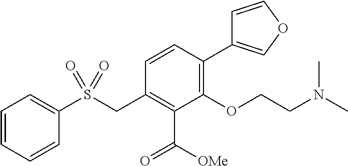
C1=CC=CC(S(CC2=C(C(=O)[OMe])C(OCCN(C)C)=C(C3=COC=C3)C=C2)(=O)=O)=C1
